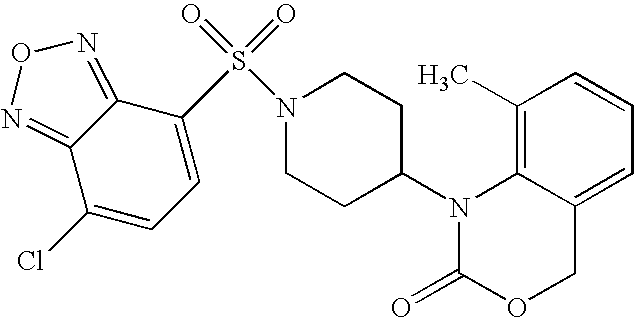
C1(C)=C2C(=CC=C1)COC(=O)N2C1CCN(S(=O)(=O)C2=CC=C(Cl)C3=NON=C23)CC1
